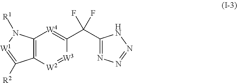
C12=C([W2]=[W3]C(C(C3=NN=NN3)(F)F)=[W4]1)C([R2])=[W1]N2[R1]
